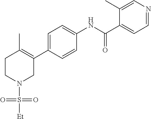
C1=C(C2=C(C)CCN(S([Et])(=O)=O)C2)C=CC(NC(C2=CC=NC=C2C)=O)=C1
